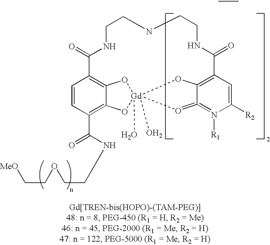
C1=CC(C(NCCOCC[MeO])=O)=C2C3=C1C(=O)NCCNCCNC(=O)C1=C4C(=N([R1])C([R2])=C1)=O[Gd](O)(O)(O2)(O3)O4
